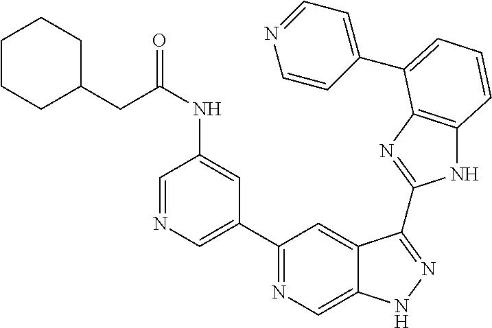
C1(C2=NC=C3C(=C2)C(C2=NC4=C(N2)C=CC=C4C2=CC=NC=C2)=NN3)=CN=CC(NC(=O)CC2CCCCC2)=C1
